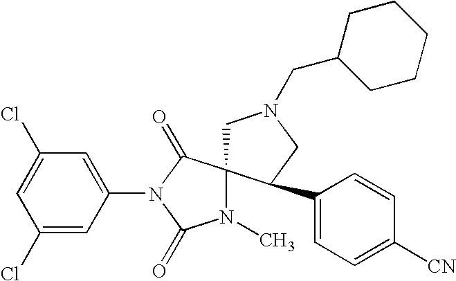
C1=C(Cl)C=C(N2C(=O)C3(N(C)C2=O)CN(CC2CCCCC2)CC3C2=CC=C([CN])C=C2)C=C1Cl
